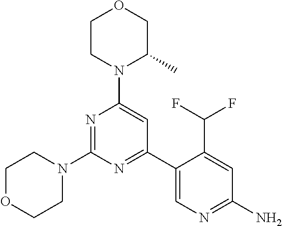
N1=C(N2CCOCC2)N=C(C2=CN=C(N)C=C2C(F)F)C=C1N1C(C)COCC1
